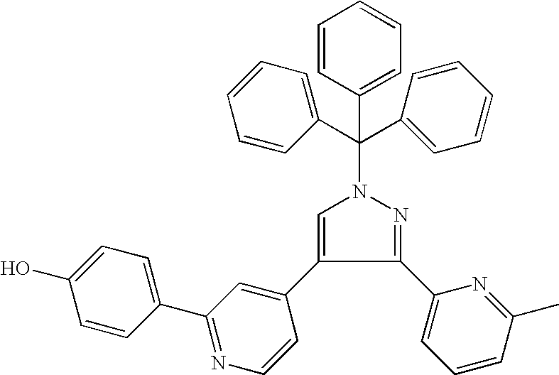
C1(C2=CC=C(O)C=C2)=NC=CC(C2=CN(C(C3=CC=CC=C3)(C3=CC=CC=C3)C3=CC=CC=C3)N=C2C2=CC=CC(C)=N2)=C1
